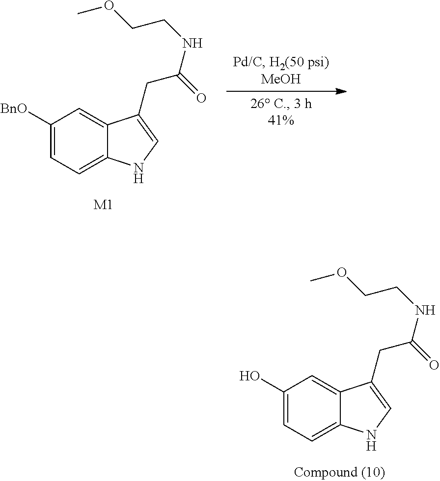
C1(O)=CC=C2C(=C1)C(CC(NCCOC)=O)=CN2.C1([BnO])=CC=C2C(=C1)C(CC(NCCOC)=O)=CN2.[M1]
